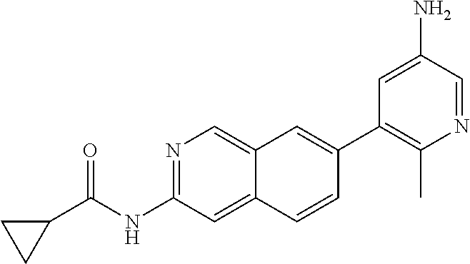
N1=C(NC(C2CC2)=O)C=C2C(=C1)C=C(C1=C(C)N=CC(N)=C1)C=C2
